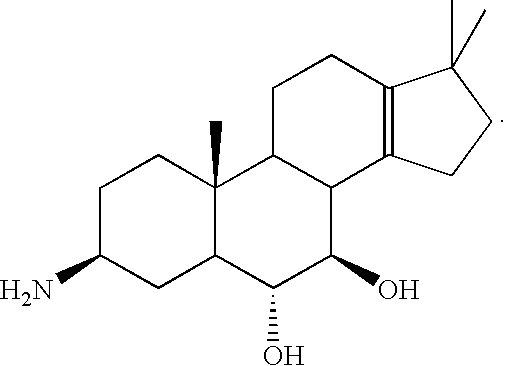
C1C(N)CC2C(C)(C1)C1C(C(O)C2O)C2=C(CC1)C(C)(C)CC2
